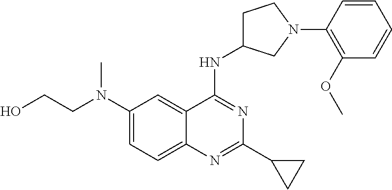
C12=CC=C(N(CCO)C)C=C1C(NC1CCN(C3=C(OC)C=CC=C3)C1)=NC(C1CC1)=N2
